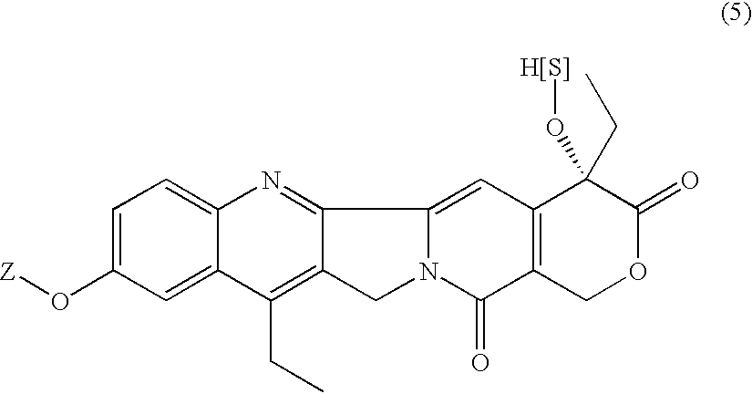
C1=C(O[Z])C=C2C(=C1)N=C1C(=C2CC)CN2C1=CC1=C(C2=O)COC(=O)C1(CC)O[H[S]]
